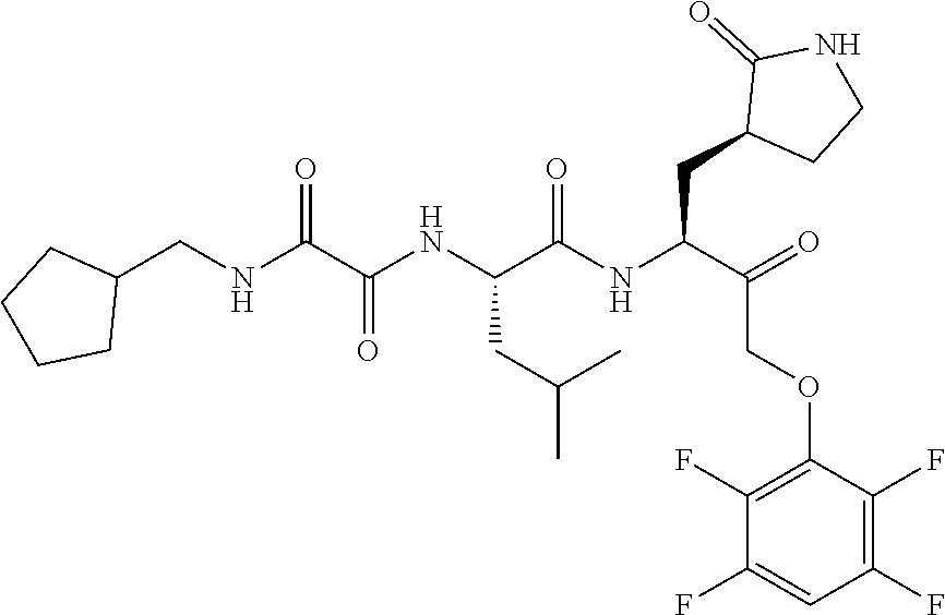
C(C(COC1=C(F)C(F)=CC(F)=C1F)=O)(NC(C(NC(C(NCC1CCCC1)=O)=O)CC(C)C)=O)CC1C(=O)NCC1
